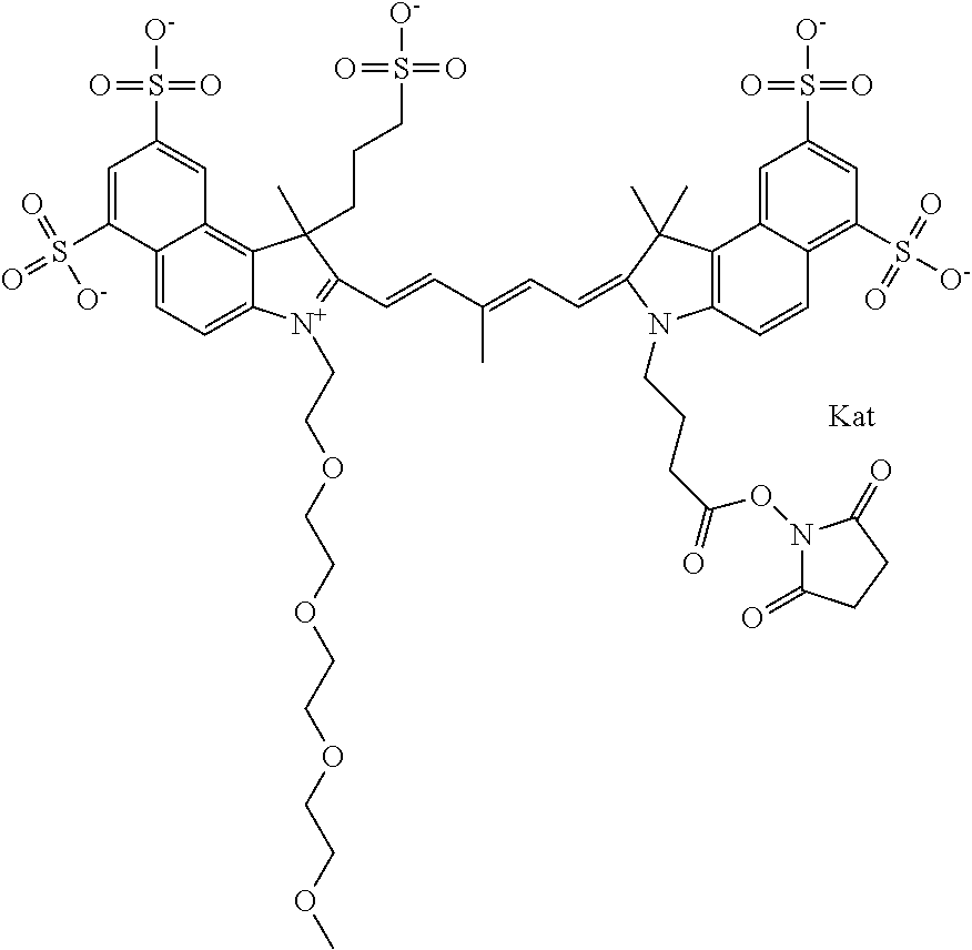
C12=CC=C3C(=C1C=C(S([O-])(=O)=O)C=C2S(=O)(=O)[O-])C(C)(CCCS([O-])(=O)=O)C(C=CC(=CC=C1C(C)(C)C2=C(C=CC4=C(S([O-])(=O)=O)C=C(S([O-])(=O)=O)C=C24)N1CCCC(=O)ON1C(=O)CCC1=O)C)=[N+]3CCOCCOCCOCCOC
